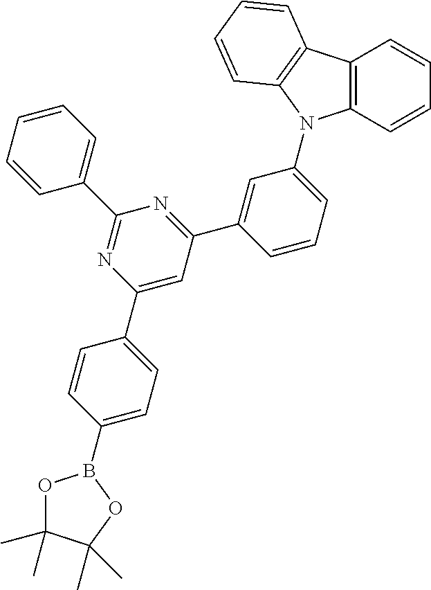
C1(B2OC(C)(C)C(C)(C)O2)=CC=C(C2=CC(C3=CC(N4C5=C(C6=C4C=CC=C6)C=CC=C5)=CC=C3)=NC(C3=CC=CC=C3)=N2)C=C1
